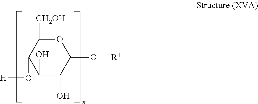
C1(O)C(O)C(O[R1])OC([CH2OH])C1O[H]
